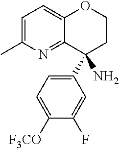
C1=C(C)N=C2C(=C1)OCCC2(C1=CC=C([F3CO])C(F)=C1)N
